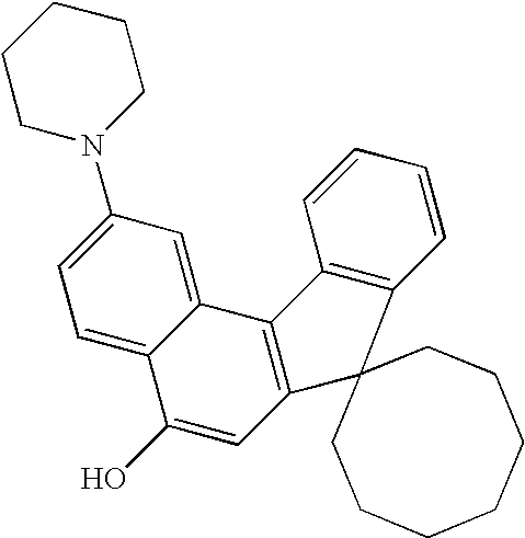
C12=CC(N3CCCCC3)=CC=C1C(O)=CC1=C2C2=C(C=CC=C2)C12CCCCCCC2
